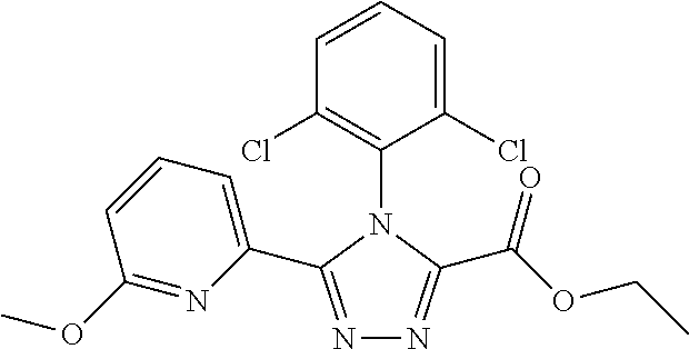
N1=C(C2=CC=CC(OC)=N2)N(C2=C(Cl)C=CC=C2Cl)C(C(OCC)=O)=N1
